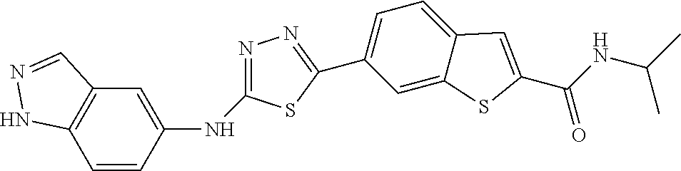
N(C1=CC2=C(C=C1)NN=C2)C1=NN=C(C2=CC=C3C(=C2)SC(C(NC(C)C)=O)=C3)S1
